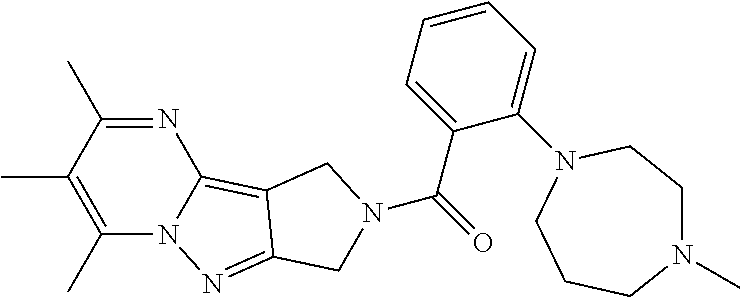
C1(C)=C(C)C(C)=NC2=C3C(=NN12)CN(C(=O)C1=CC=CC=C1N1CCN(C)CCC1)C3
